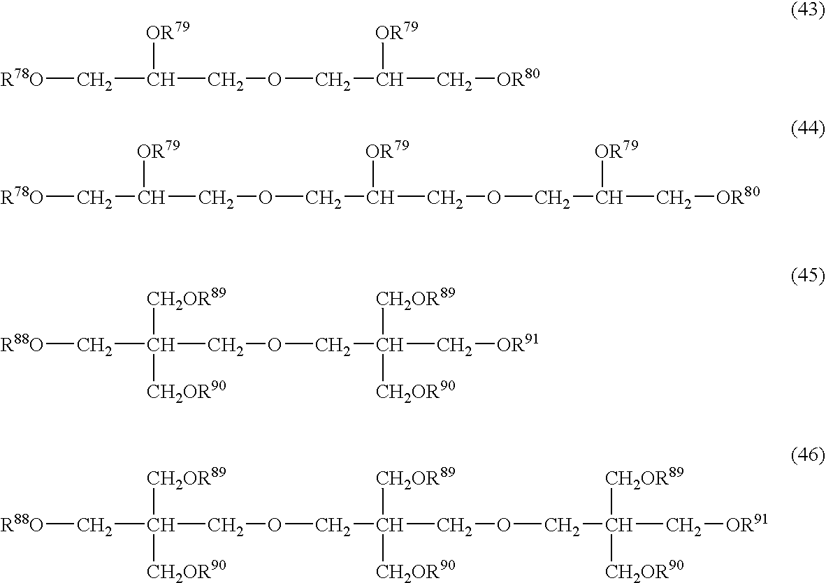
C(C([OR79])COCC(C[OR80])[OR79])[R78O].C(C([CH2OR89])(COCC(C[OR91])([CH2OR89])[CH2OR90])[CH2OR90])[R88O].C(C([CH2OR89])(COCC(COCC(C[OR91])([CH2OR89])[CH2OR90])([CH2OR89])[CH2OR90])[CH2OR90])[R88O].[R78O]CC([OR79])COCC([OR79])COCC([OR79])C[OR80]
